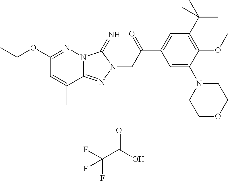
CCOC1=NN2C(=NN(CC(C3=CC(C(C)(C)C)=C(OC)C(N4CCOCC4)=C3)=O)C2=N)C(C)=C1.C(C(O)=O)(F)(F)F
